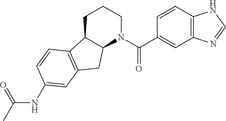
C1C2C(N(C(C3=CC4=C(C=C3)NC=N4)=O)CC1)CC1=C2C=CC(NC(C)=O)=C1
